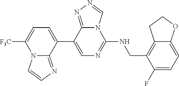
C1(C2=CC=C([F3C])N3C2=NC=C3)=CN=C(NCC2=C3C(=CC=C2F)OCC3)N2C1=NN=C2
